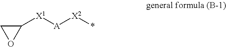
C1([X1][A][X2]*)CO1
